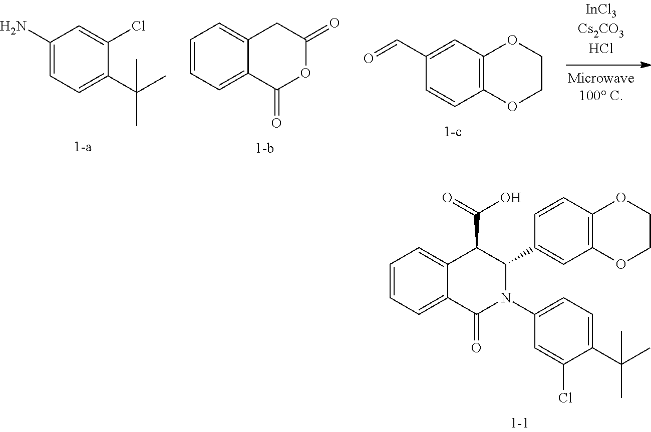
C1=C(C(C)(C)C)C(Cl)=CC(N)=C1.C1=C2C(=CC=C1)CC(=O)OC2=O.C1=CC(C=O)=CC2=C1OCCO2.C1=C2C(=CC=C1)C(C(=O)O)C(C1=CC3=C(C=C1)OCCO3)N(C1=CC=C(C(C)(C)C)C(Cl)=C1)C2=O
